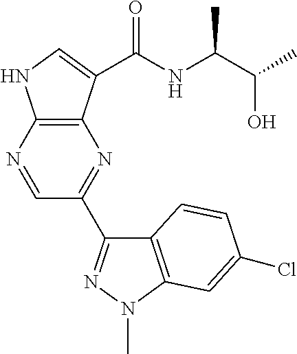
C12=C(N=CC(C3=NN(C)C4=C3C=CC(Cl)=C4)=N1)NC=C2C(=O)NC(C(C)O)C
